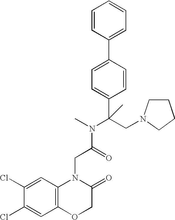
C1=C(Cl)C(Cl)=CC2=C1N(CC(N(C)C(C1=CC=C(C3=CC=CC=C3)C=C1)(CN1CCCC1)C)=O)C(=O)CO2
